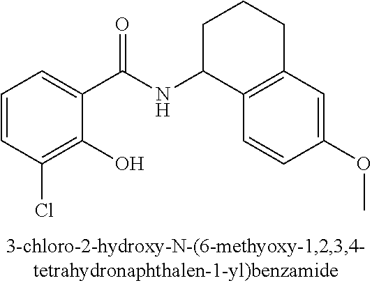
C1=CC(Cl)=C(O)C(C(NC2C3=C(CCC2)C=C(OC)C=C3)=O)=C1
